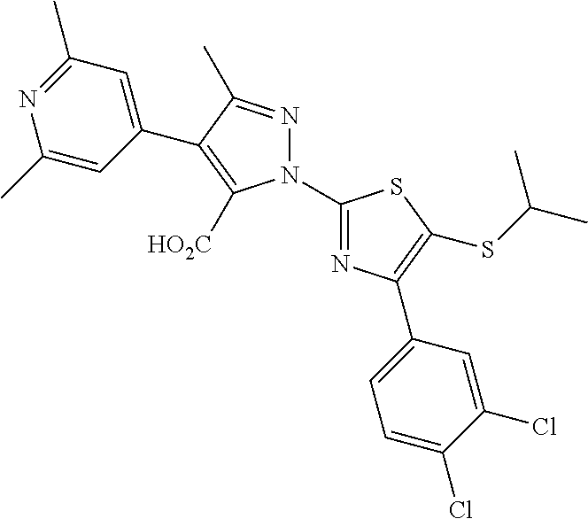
N1(C2=NC(C3=CC=C(Cl)C(Cl)=C3)=C(SC(C)C)S2)N=C(C)C(C2=CC(C)=NC(C)=C2)=C1[HO2C]
